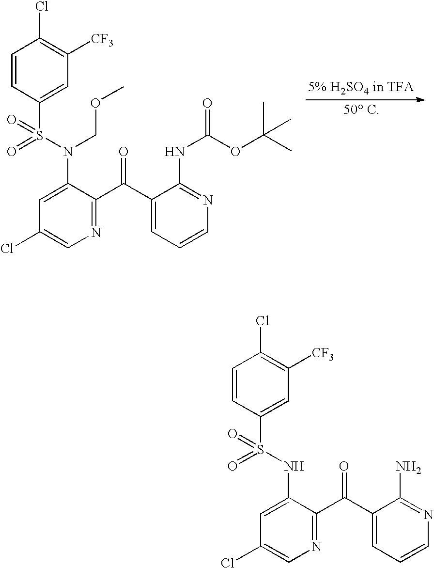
C1(Cl)=CN=C(C(C2=CC=CN=C2NC(OC(C)(C)C)=O)=O)C(N(S(C2=CC([CF3])=C(Cl)C=C2)(=O)=O)COC)=C1.C1(Cl)=CN=C(C(C2=CC=CN=C2N)=O)C(NS(C2=CC([CF3])=C(Cl)C=C2)(=O)=O)=C1
